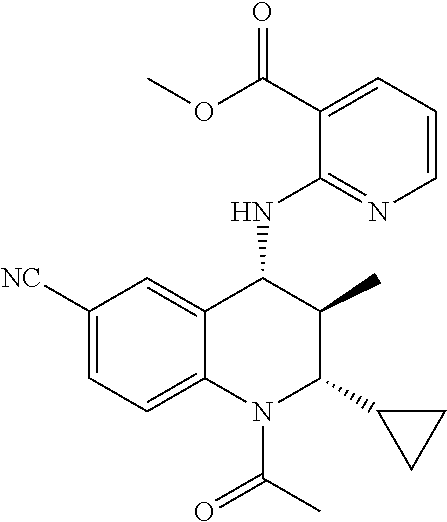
C1([NC])=CC=C2C(=C1)C(NC1=NC=CC=C1C(OC)=O)C(C)C(C1CC1)N2C(C)=O
